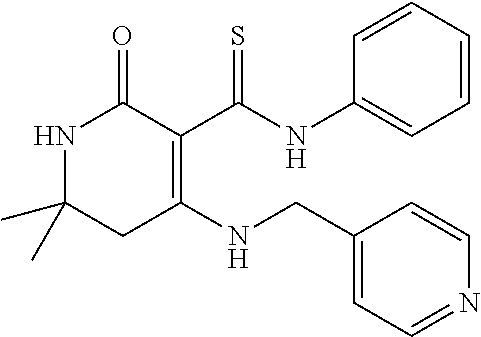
N1C(C)(C)CC(NCC2=CC=NC=C2)=C(C(NC2=CC=CC=C2)=S)C1=O
